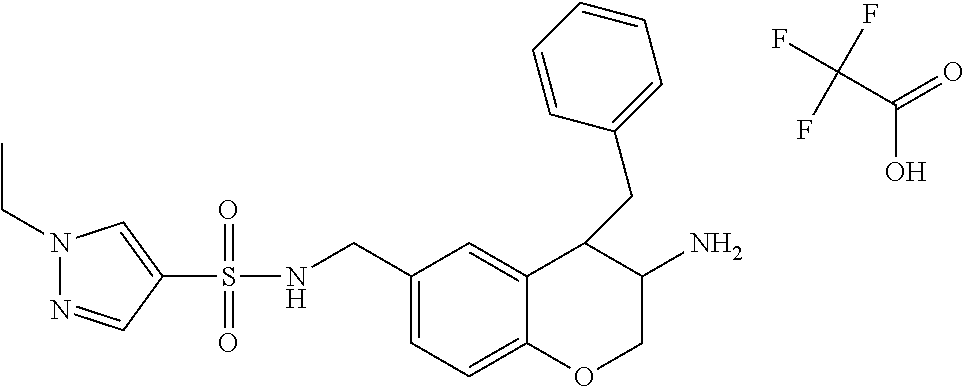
C1(S(NCC2=CC=C3C(=C2)C(CC2=CC=CC=C2)C(N)CO3)(=O)=O)=CN(CC)N=C1.C(C(=O)O)(F)(F)F
